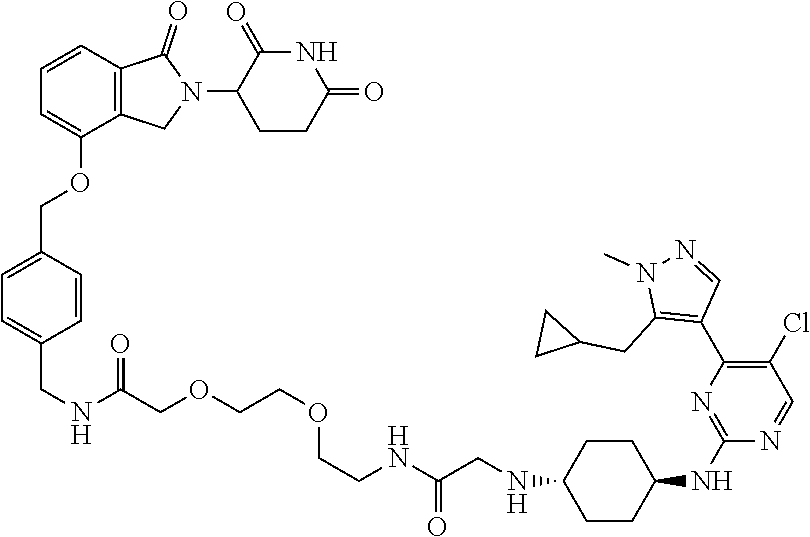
C1(N2C(=O)C3=C(C2)C(OCC2=CC=C(CNC(COCCOCCNC(=O)CNC4CCC(NC5=NC(C6=C(CC7CC7)N(C)N=C6)=C(Cl)C=N5)CC4)=O)C=C2)=CC=C3)CCC(=O)NC1=O
